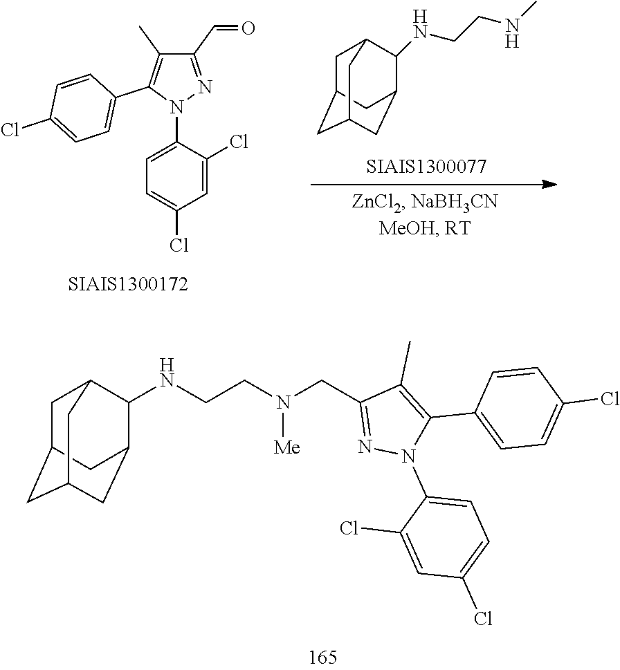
C1=C(Cl)C=C(Cl)C(N2N=C(C=O)C(C)=C2C2=CC=C(Cl)C=C2)=C1.C1C2CC3CC(C2)C(NCCNC)C1C3.C1C2CC3CC(C(NCCN(CC4=NN(C5=CC=C(Cl)C=C5Cl)C(C5=CC=C(Cl)C=C5)=C4C)[Me])C1C3)C2
